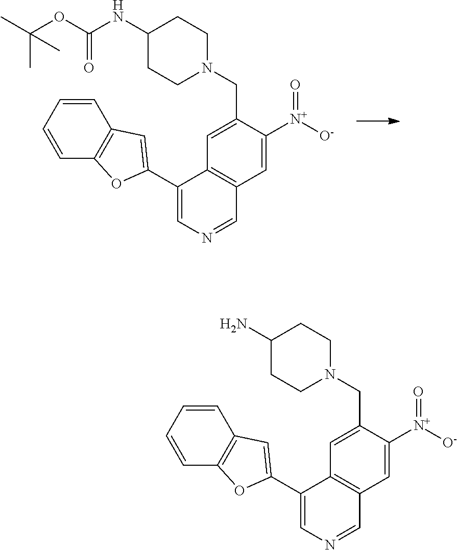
C1(C2=CC3=C(C=CC=C3)O2)=CN=CC2=C1C=C(CN1CCC(NC(OC(C)(C)C)=O)CC1)C([N+]([O-])=O)=C2.C1(C2=CC3=C(C=CC=C3)O2)=CN=CC2=C1C=C(CN1CCC(N)CC1)C([N+]([O-])=O)=C2
